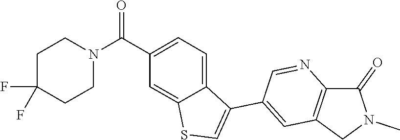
C12=CC=C(C(N3CCC(F)(F)CC3)=O)C=C1SC=C2C1=CC2=C(N=C1)C(=O)N(C)C2
